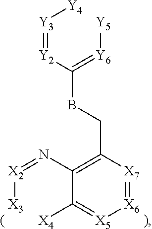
[Y3](=[Y2]C(=[Y6][Y5])BCC1=C(N=[X2][X3])C([X4])=[X5][X6]=[X7]1)[Y4]
